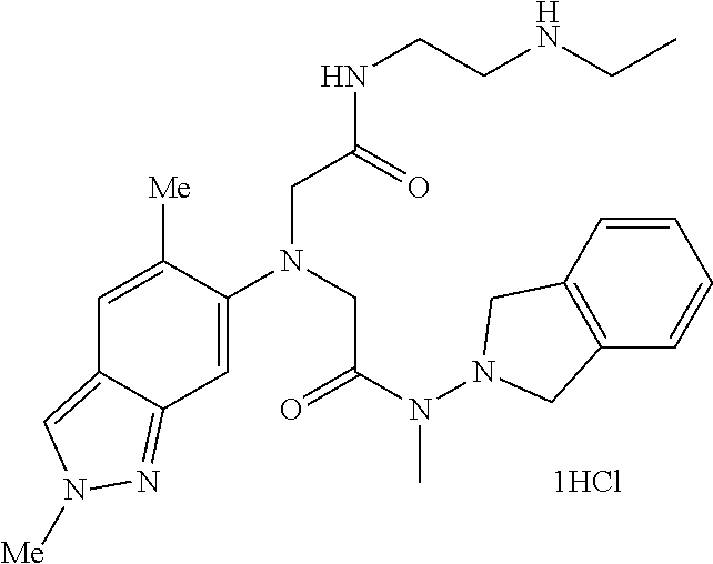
C1=C([Me])C(N(CC(N(N2CC3=C(C2)C=CC=C3)C)=O)CC(NCCNCC)=O)=CC2=NN([Me])C=C12
